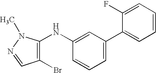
C1=C(C2=CC=CC=C2F)C=C(NC2=C(Br)C=NN2C)C=C1
